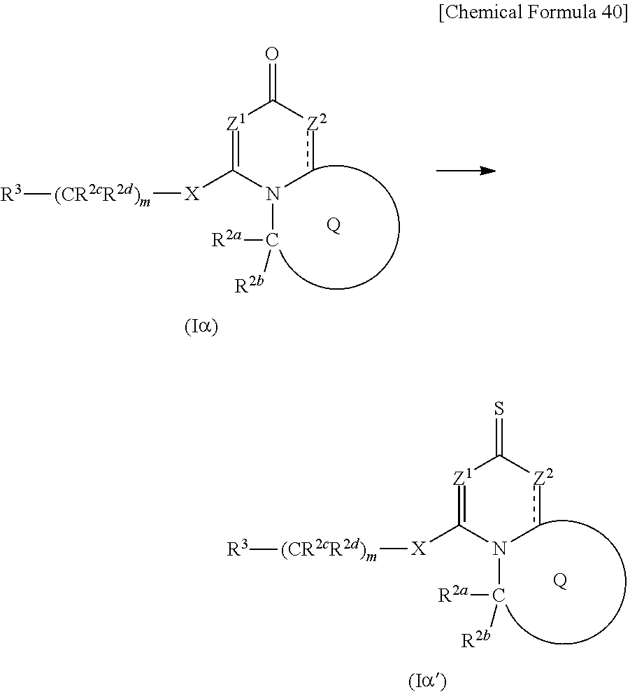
[Z1]1=C([X][(CR2cR2d)m][R3])N(C([R2a])[R2b])c[Z2]C1=S.[Q].[Z1]1=C([X][(CR2cR2d)m][R3])N(C([R2a])[R2b])c[Z2]C1=O.[Q]
